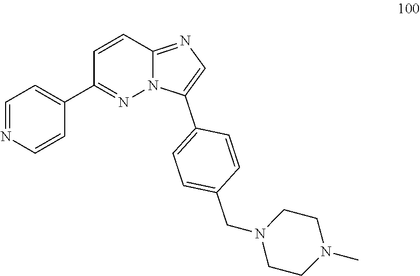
C1=NC=CC(C2=NN3C(=NC=C3C3=CC=C(CN4CCN(C)CC4)C=C3)C=C2)=C1
